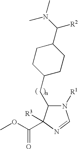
N1([R1])C(CC2CCC(C(N(C)C)[R2])CC2)C(C(OC)=O)([R3])N=C1
